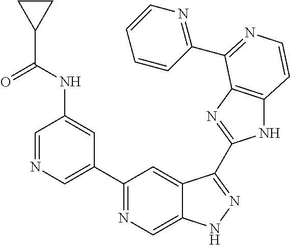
C1=NC=C(C2=NC=C3C(=C2)C(C2=NC4=C(N2)C=CN=C4C2=NC=CC=C2)=NN3)C=C1NC(C1CC1)=O
